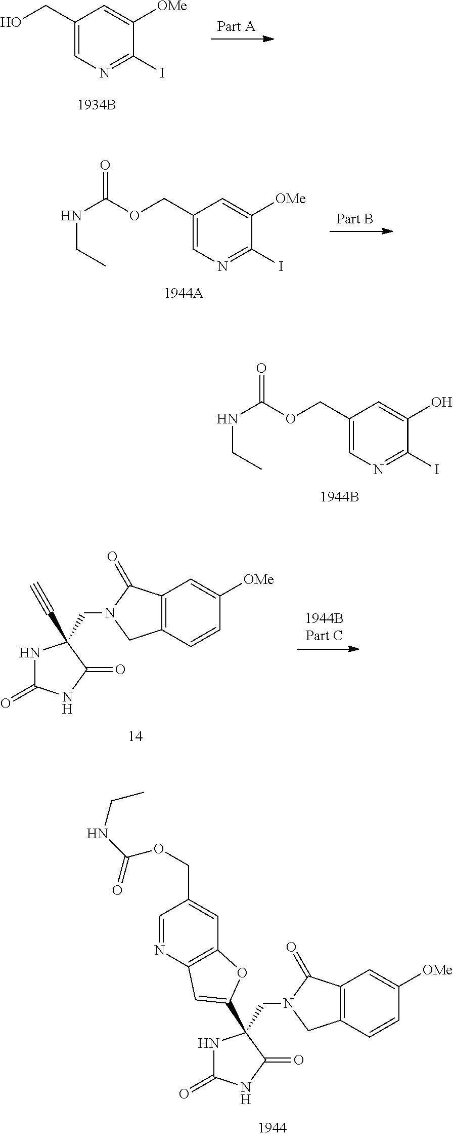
C1(CO)=CN=C(I)C([OMe])=C1.N1C(=O)NC(=O)C1(CN1CC2=C(C1=O)C=C([OMe])C=C2)C1=CC2=C(C=C(COC(NCC)=O)C=N2)O1.N1C(=O)NC(=O)C1(CN1CC2=C(C1=O)C=C([OMe])C=C2)C#C.C1(COC(NCC)=O)=CN=C(I)C([OMe])=C1.C1(COC(NCC)=O)=CN=C(I)C(O)=C1
